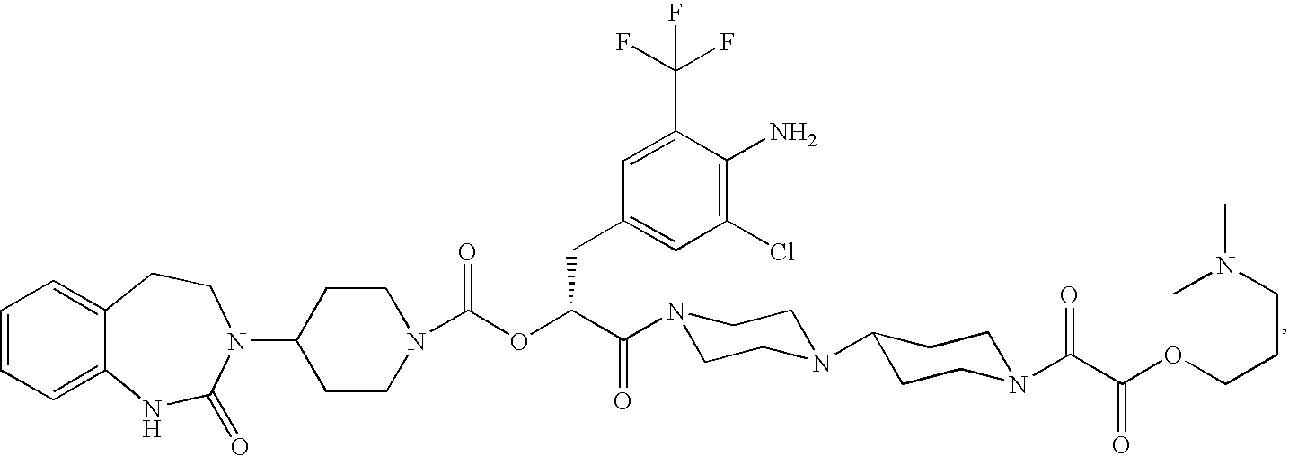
C1=CC=C2C(=C1)CCN(C1CCN(C(OC(C(=O)N3CCN(C4CCN(C(C(OCCCN(C)C)=O)=O)CC4)CC3)CC3=CC(Cl)=C(N)C(C(F)(F)F)=C3)=O)CC1)C(=O)N2
